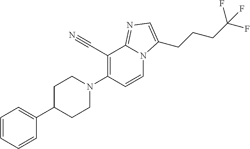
N1(C2=C(C#N)C3=NC=C(CCCC(F)(F)F)N3C=C2)CCC(C2=CC=CC=C2)CC1
